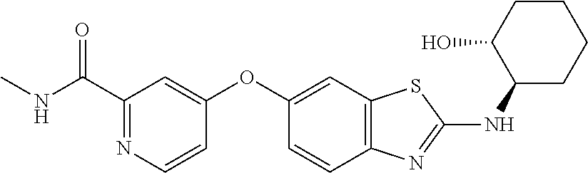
C1(C(NC)=O)=NC=CC(OC2=CC3=C(C=C2)N=C(NC2CCCCC2O)S3)=C1
